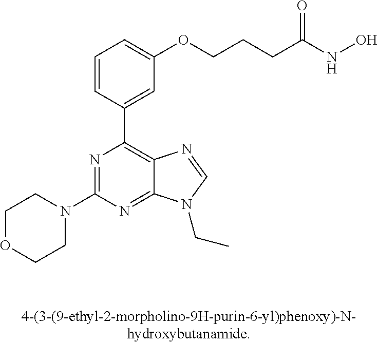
C1OCCN(C2=NC(C3=CC(OCCCC(NO)=O)=CC=C3)=C3C(=N2)N(CC)C=N3)C1
